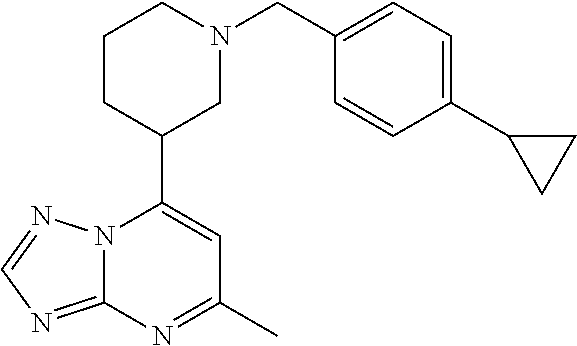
N12C(=NC=N1)N=C(C)C=C2C1CN(CC2=CC=C(C3CC3)C=C2)CCC1
